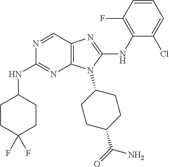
N1=CC2=C(N=C1NC1CCC(F)(F)CC1)N(C1CCC(C(=O)N)CC1)C(NC1=C(F)C=CC=C1Cl)=N2
